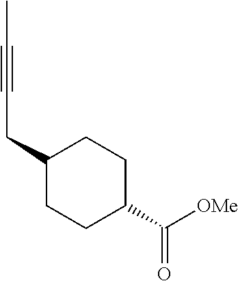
C1(CC#CC)CCC(C([OMe])=O)CC1
